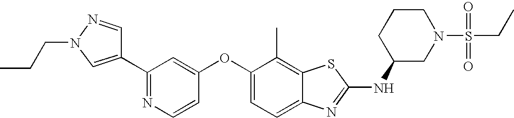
N1=C(C2=CN(CCC)N=C2)C=C(OC2=CC=C3C(=C2C)SC(NC2CN(S(CC)(=O)=O)CCC2)=N3)C=C1
